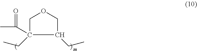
O1CC(CC)(C(C)=O)C(CC)C1.[m]
